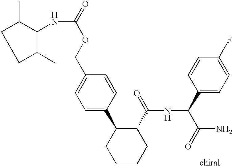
C1=C(C2CCCCC2C(=O)NC(C(N)=O)C2=CC=C(F)C=C2)C=CC(COC(=O)NC2C(C)CCC2C)=C1
